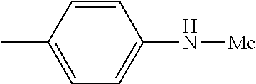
C1=CC(C)=CC=C1N[Me]
